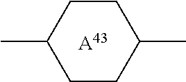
C1CC(C)CCC1C.[A43]
